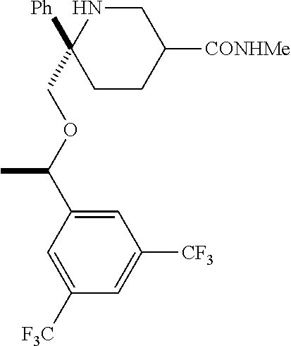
N1C(COC(C2=CC([CF3])=CC([F3C])=C2)C)([Ph])CCC([CONHMe])C1
